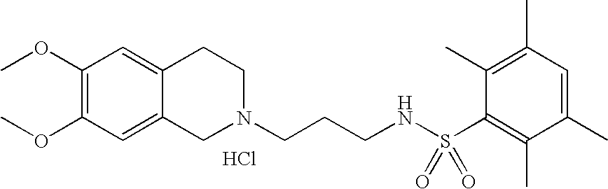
COC1=C(OC)C=C2C(=C1)CCN(CCCNS(=O)(=O)C1=C(C)C(C)=CC(C)=C1C)C2.Cl
